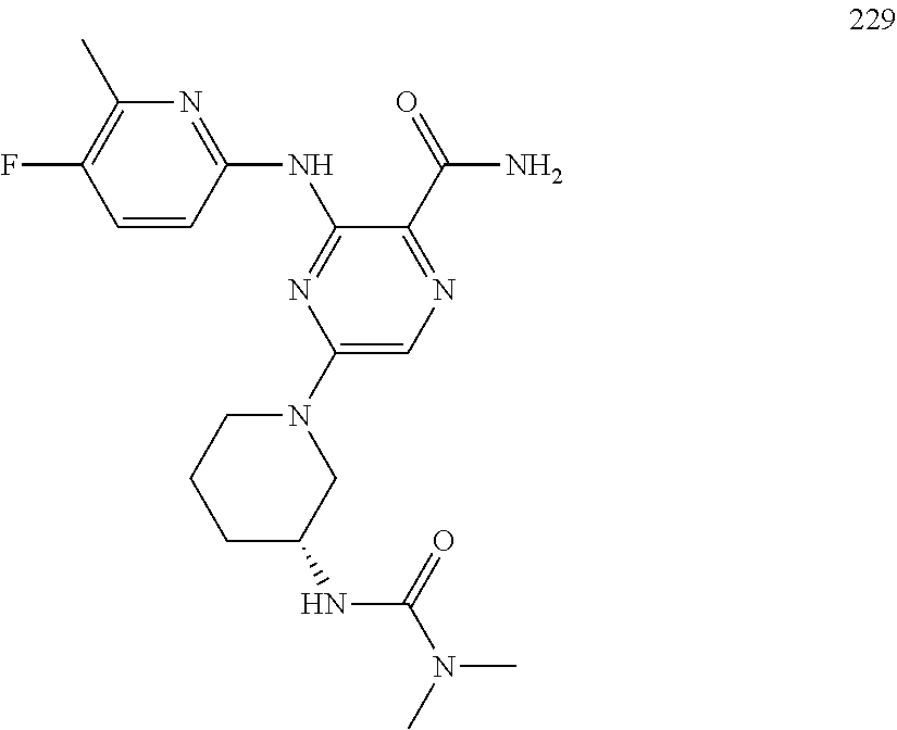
C1=CC(NC2=NC(N3CCCC(NC(N(C)C)=O)C3)=CN=C2C(N)=O)=NC(C)=C1F
